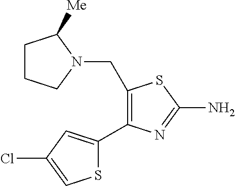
C1(CN2CCCC2[Me])=C(C2=CC(Cl)=CS2)N=C(N)S1
